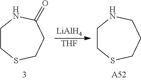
C1CSCCC(=O)N1.[LiAlH4].[THF].C1CSCCCN1.[A52]
